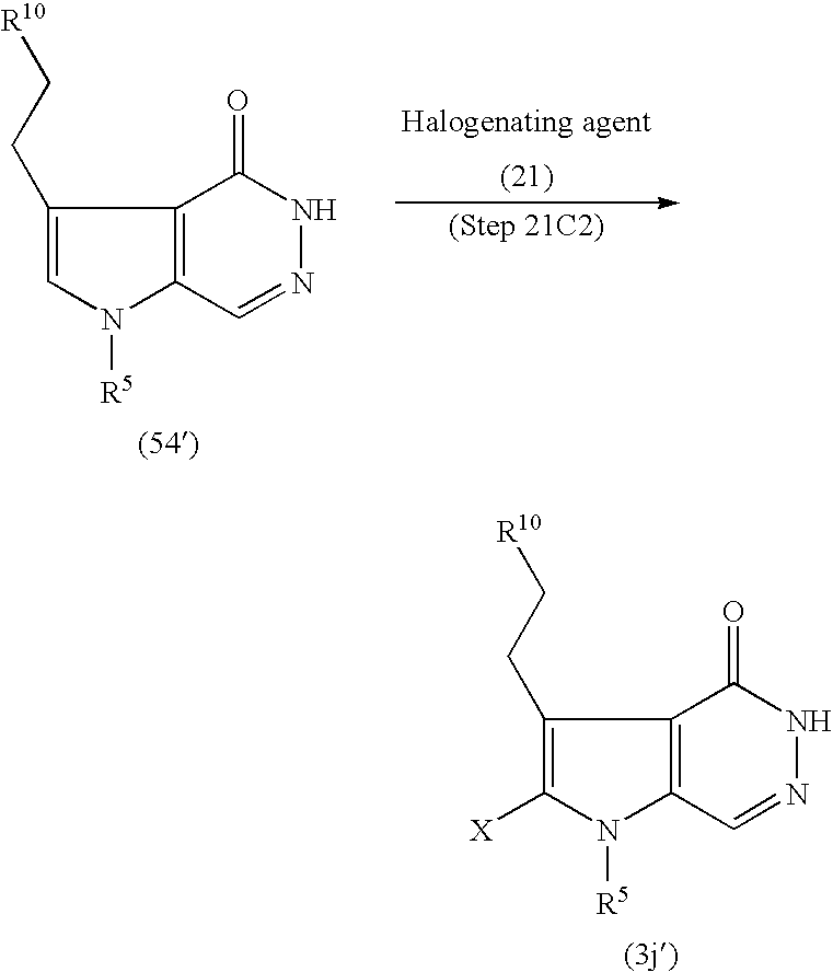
C1(CC[R10])=CN([R5])C2=C1C(=O)NN=C2.C1(CC[R10])=C([X])N([R5])C2=C1C(=O)NN=C2
